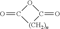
C1(=O)OC(=O)[(CH2)n]1
